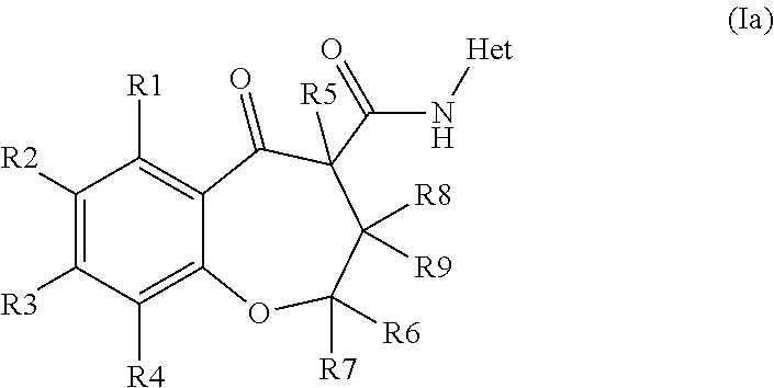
C1([R2])=C([R3])C([R4])=C2C(=C1[R1])C(=O)C([R5])(C(=O)N[Het])C([R8])([R9])C([R7])([R6])O2
